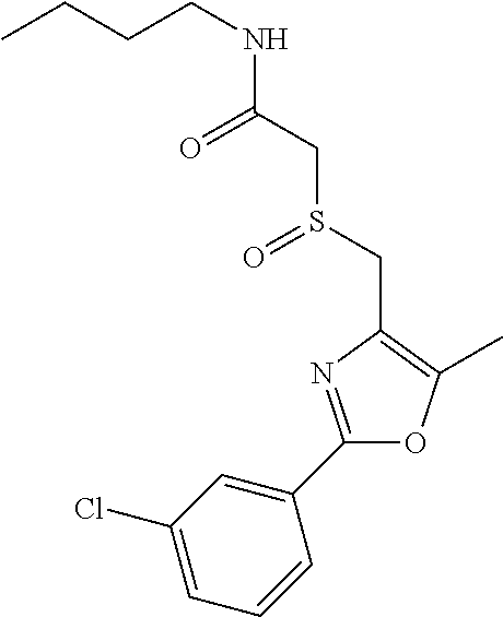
C(NC(CS(CC1=C(C)OC(C2=CC(Cl)=CC=C2)=N1)=O)=O)CCC
